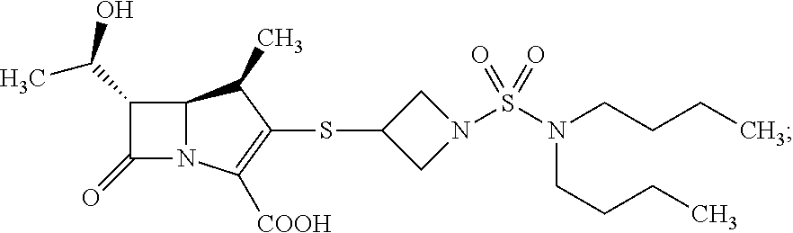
C12N(C([COOH])=C(SC3CN(S(N(CCCC)CCCC)(=O)=O)C3)C1C)C(=O)C2C(O)C
